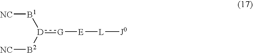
[NC][B1][D]([B2][NC]):[G][E][L][J0]
